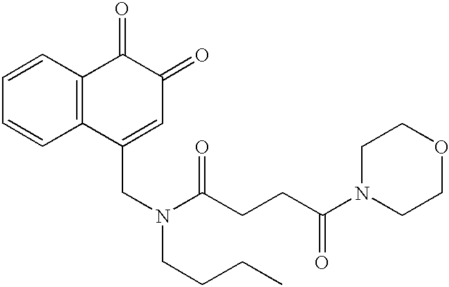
C1=CC2=C(C=C1)C(CN(CCCC)C(CCC(=O)N1CCOCC1)=O)=CC(=O)C2=O
